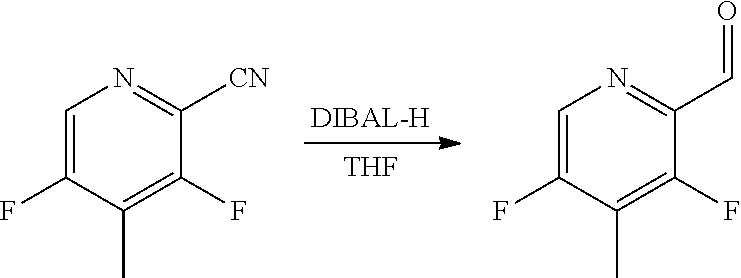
C1=C(F)C(C)=C(F)C([CN])=N1.C1=C(F)C(C)=C(F)C(C=O)=N1.[THF]
